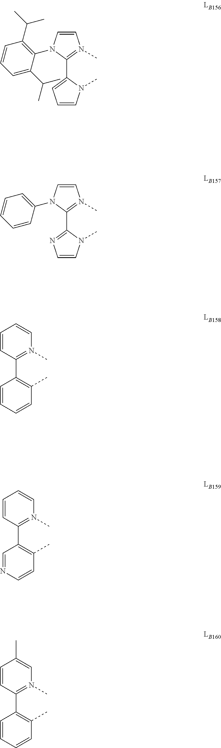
C1(C2=C(C)C=CN=C2)=N(C)C=CC=C1.C1=CN(C)=C(C2=CC=CN2C)N1C1=C(C(C)C)C=CC=C1C(C)C.C1(C2=C(C)C=CC=C2)=N(C)C=CC=C1.C1(C2=C(C)C=CC=C2)=N(C)C=C(C)C=C1.C1=CN(C)=C(C2=NC=CN2C)N1C1=CC=CC=C1
